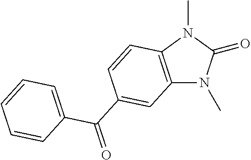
C12=C(N(C)C(=O)N1C)C=CC(C(C1=CC=CC=C1)=O)=C2
